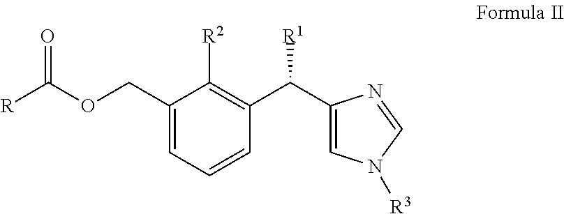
C1(COC([R])=O)=CC=CC(C(C2=CN([R3])C=N2)[R1])=C1[R2]
